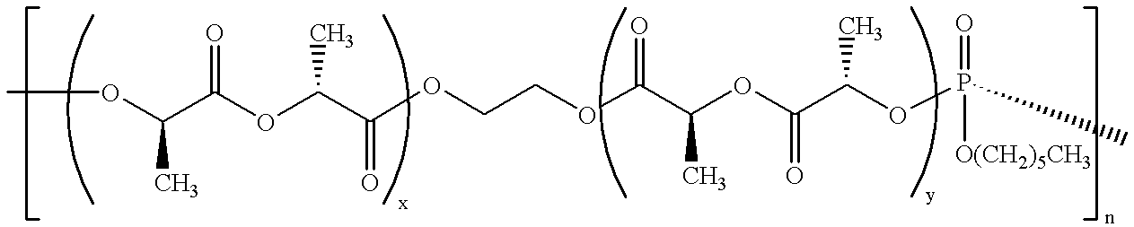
O(C(C(OC(C(OCCOC(C(OC(C(OP([O(CH2)5CH3])(=O)C)C)=O)C)=O)=O)C)=O)C)CC
